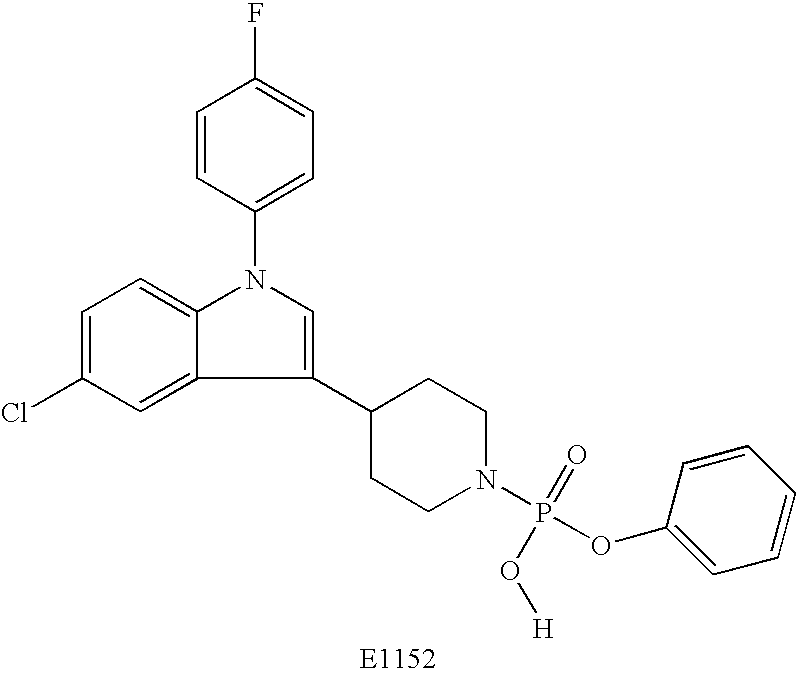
C1=C(Cl)C=C2C(=C1)N(C1=CC=C(F)C=C1)C=C2C1CCN(P(OC2=CC=CC=C2)(=O)O[H])CC1
